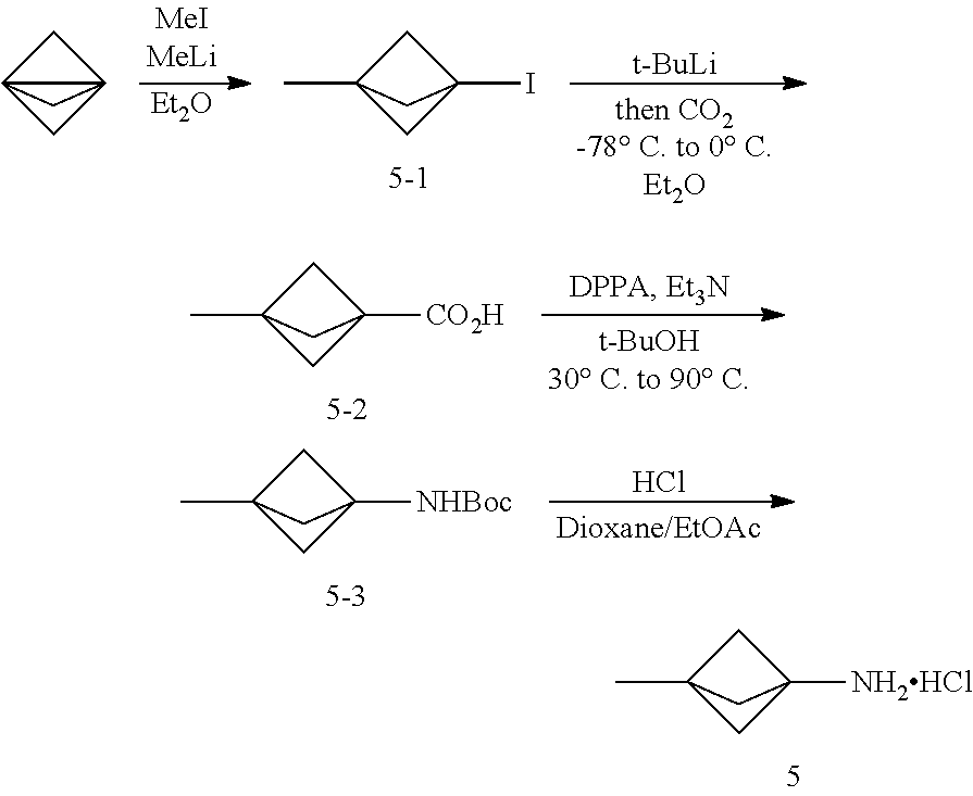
[Et2O].[t-BuLi].C1C2(I)CC1(C)C2.C1C23CC12C3.C1C2([CO2H])CC1(C)C2.C1C2([NH2HCl])CC1(C)C2.C1C2([NHBoc])CC1(C)C2.Cl
